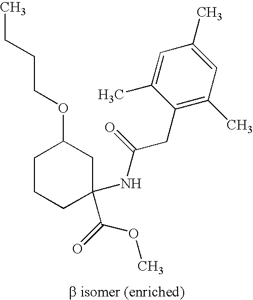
C1CCC(C(=O)OC)(NC(CC2=C(C)C=C(C)C=C2C)=O)CC1OCCCC
